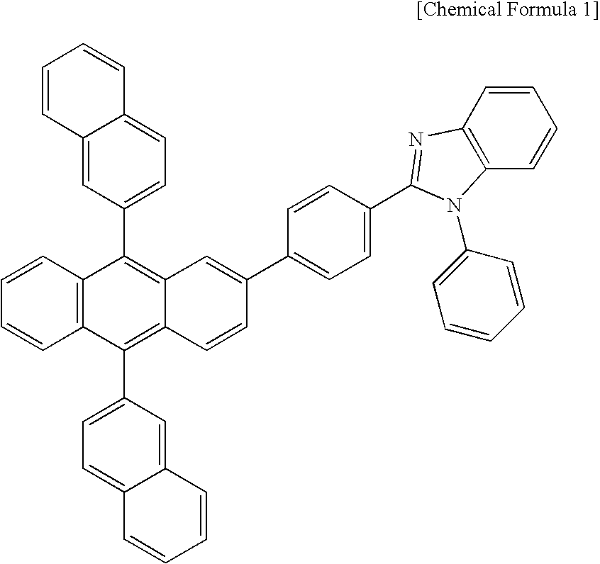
C1=CC2=C(C=C1)C(C1=CC=C3C(=C1)C=CC=C3)=C1C(=C2C2=CC=C3C(=C2)C=CC=C3)C=C(C2=CC=C(C3=NC4=C(N3C3=CC=CC=C3)C=CC=C4)C=C2)C=C1
